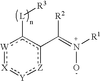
[W]1c([L][R3])c(C(=N([R1])O)[R2])[Z]:[Y]:[X]:1
